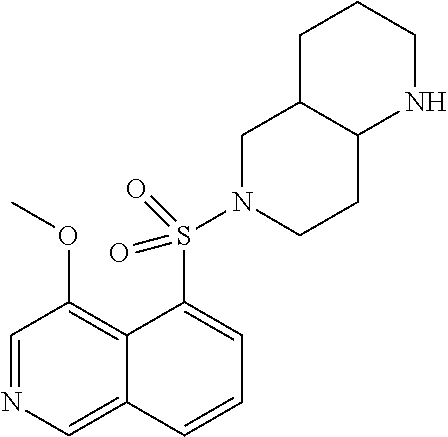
C1=NC=C2C(=C1OC)C(S(=O)(=O)N1CC3C(CC1)NCCC3)=CC=C2
